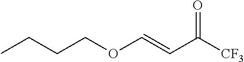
CCCCOC=CC([CF3])=O
